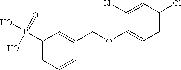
C1(P(O)(=O)O)=CC=CC(COC2=CC=C(Cl)C=C2Cl)=C1
